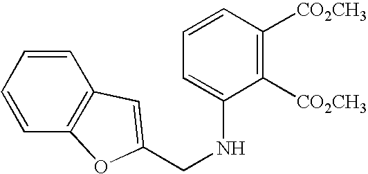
C(NC1=CC=CC([CO2CH3])=C1[CO2CH3])C1=CC2=C(C=CC=C2)O1
